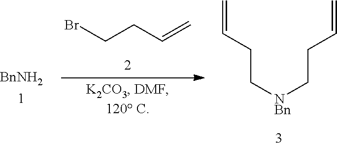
[BnNH2].BrCCC=C.C(C[NBn]CCC=C)C=C
